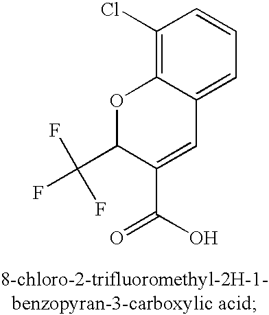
C1(Cl)=C2C(=CC=C1)C=C(C(O)=O)C(C(F)(F)F)O2
